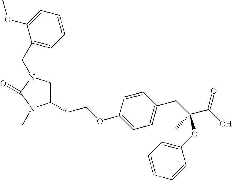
C1N(CC2=CC=CC=C2OC)C(=O)N(C)C1CCOC1=CC=C(CC(C(O)=O)(C)OC2=CC=CC=C2)C=C1
